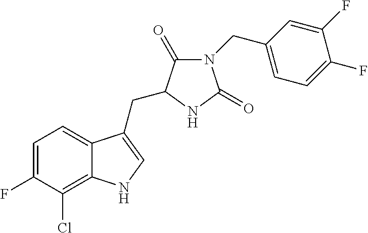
C1=C(F)C(Cl)=C2C(=C1)C(CC1C(=O)N(CC3=CC=C(F)C(F)=C3)C(=O)N1)=CN2
